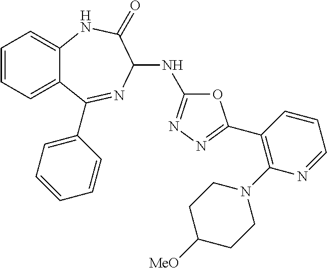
C1(C2=NN=C(NC3N=C(C4=CC=CC=C4)C4=CC=CC=C4NC3=O)O2)=C(N2CCC([MeO])CC2)N=CC=C1
